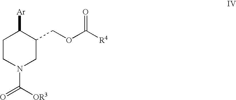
C1CN(C([OR3])=O)CC(COC([R4])=O)C1[Ar]
